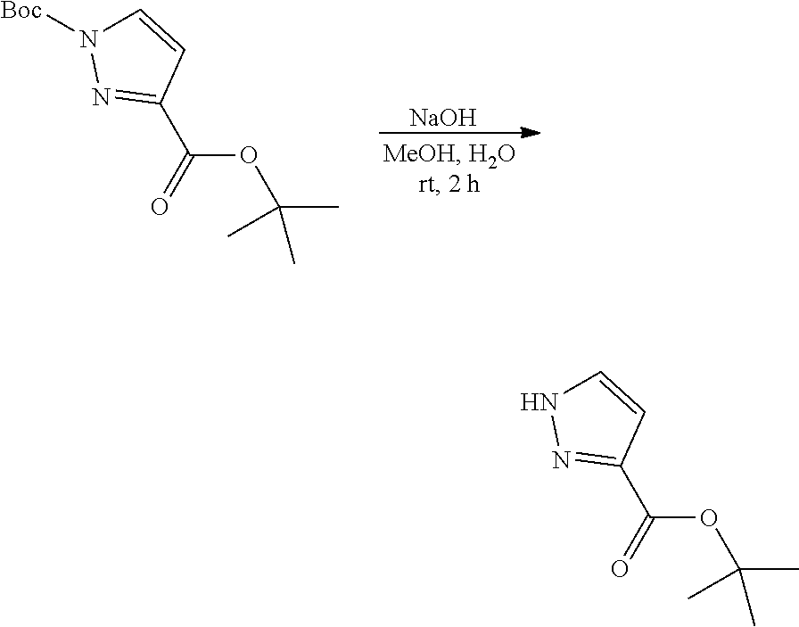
[NaOH].C1=CN([Boc])N=C1C(=O)OC(C)(C)C.C1=CNN=C1C(=O)OC(C)(C)C
